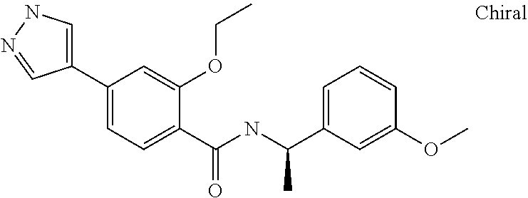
C1(C2=CC=C(C(=O)NC(C3=CC=CC(OC)=C3)C)C(OCC)=C2)=CNN=C1
